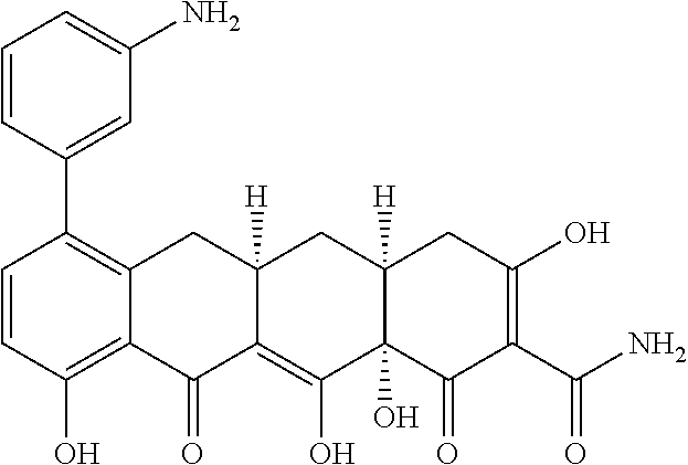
C1=CC(O)=C2C(=C1C1=CC(N)=CC=C1)CC1([H])C(=C(O)C3(O)C([H])(C1)CC(O)=C(C(N)=O)C3=O)C2=O
